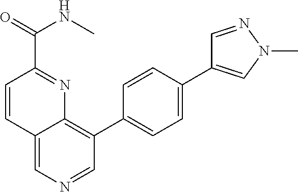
C12=CN=CC(C3=CC=C(C4=CN(C)N=C4)C=C3)=C1N=C(C(NC)=O)C=C2
